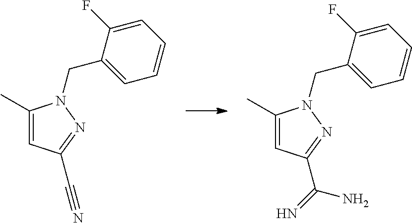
CC1=CC(C(=N)N)=NN1CC1=CC=CC=C1F.CC1=CC(C#N)=NN1CC1=CC=CC=C1F
